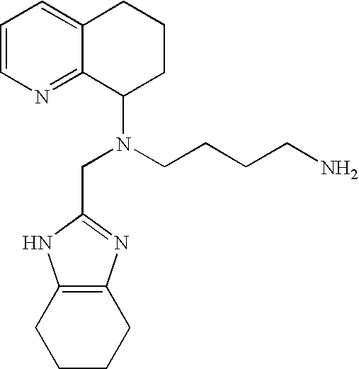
C1=CN=C2C(=C1)CCCC2N(CC1=NC2=C(N1)CCCC2)CCCCN
